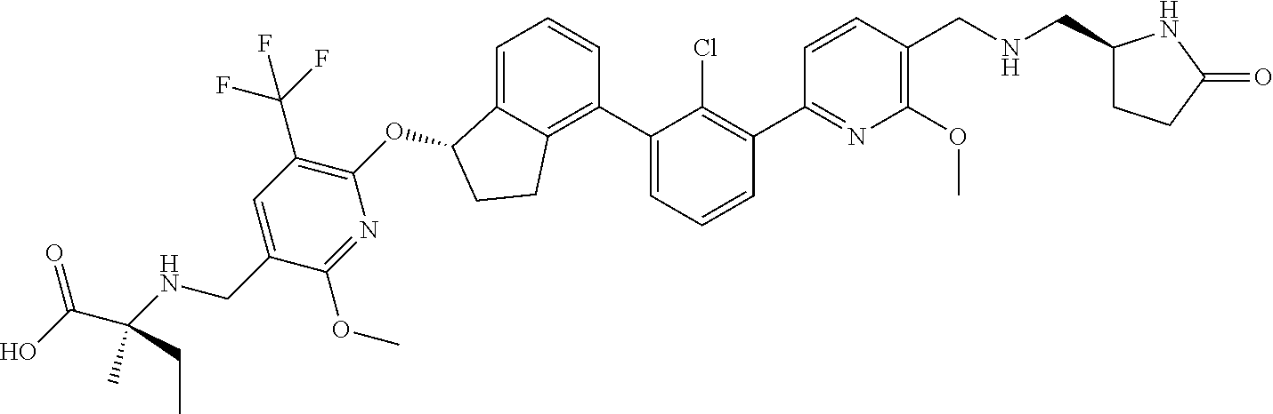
N1=C(C2=C(Cl)C(C3=C4C(=CC=C3)C(OC3=C(C(F)(F)F)C=C(CNC(C(O)=O)(C)CC)C(OC)=N3)CC4)=CC=C2)C=CC(CNCC2CCC(=O)N2)=C1OC
